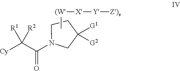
N1(C(C([Cy])([R1])[R2])=O)CC([G1])([G2])CC1.C[(W'][X'][Y'][Z')v]
